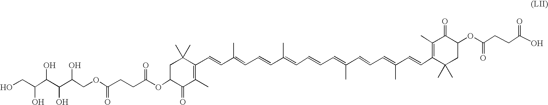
C1C(OC(=O)CCC(OCC(C(C(C(CO)O)O)O)O)=O)C(=O)C(C)=C(C=CC(=CC=CC(=CC=CC=C(C=CC=C(C=CC2=C(C)C(=O)C(OC(=O)CCC(O)=O)CC2(C)C)C)C)C)C)C1(C)C
